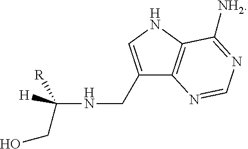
C1(CNC([R])(CO)[H])=CNC2=C1N=CN=C2[NH2]
